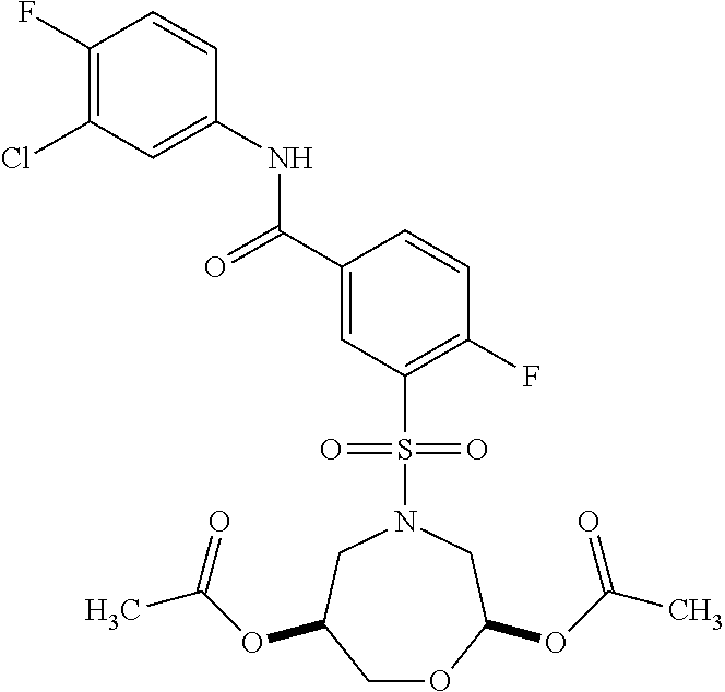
C1(F)=C(Cl)C=C(NC(C2=CC(S(N3CC(OC(C)=O)COC(OC(C)=O)C3)(=O)=O)=C(F)C=C2)=O)C=C1
